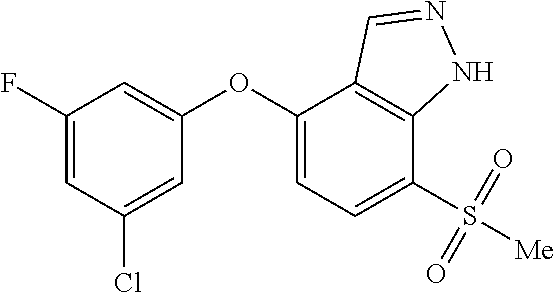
C1(F)=CC(Cl)=CC(OC2=CC=C(S([Me])(=O)=O)C3=C2C=NN3)=C1
